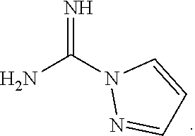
NC(N1N=CC=C1)=N
